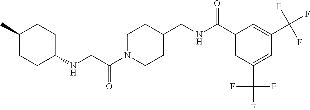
N(CC(N1CCC(CNC(C2=CC(C(F)(F)F)=CC(C(F)(F)F)=C2)=O)CC1)=O)C1CCC(C)CC1
